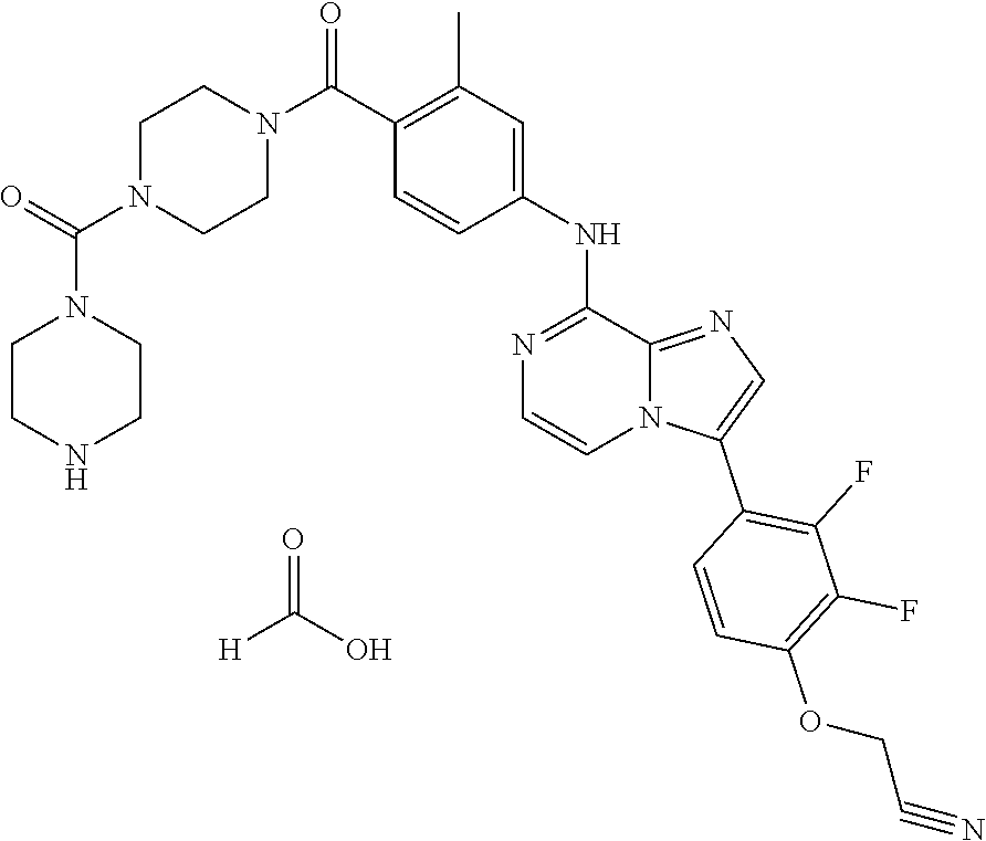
C1(C(N2CCN(C(=O)N3CCNCC3)CC2)=O)=C(C)C=C(NC2=NC=CN3C2=NC=C3C2=C(F)C(F)=C(OCC#N)C=C2)C=C1.O=C(O)[H]
